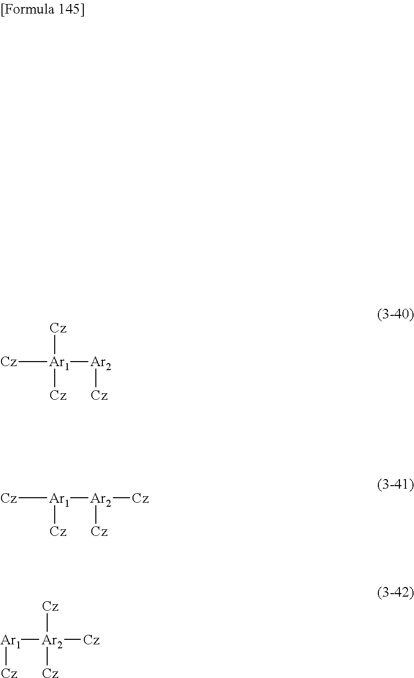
[Cz][Ar1]([Ar2][Cz])([Cz])[Cz].[Cz][Ar1]([Ar2]([Cz])[Cz])[Cz].[Ar1]([Ar2]([Cz])([Cz])[Cz])[Cz]
